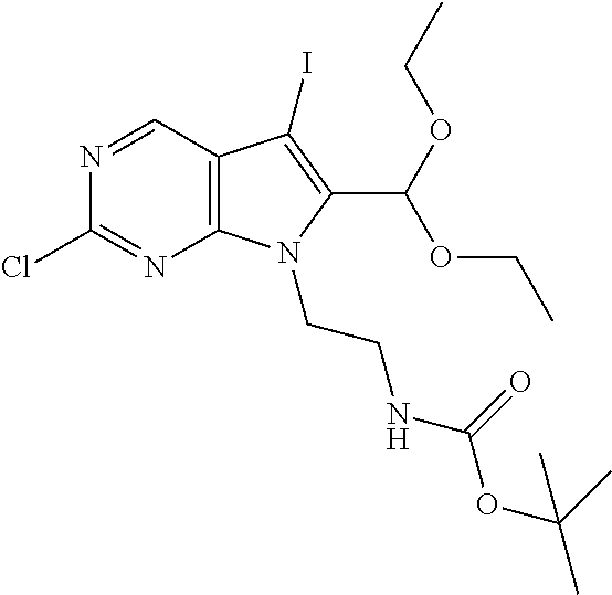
C12=C(C=NC(Cl)=N1)C(I)=C(C(OCC)OCC)N2CCNC(OC(C)(C)C)=O
